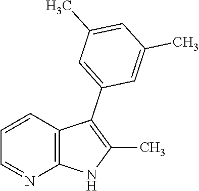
C1=CC2=C(N=C1)NC(C)=C2C1=CC(C)=CC(C)=C1
